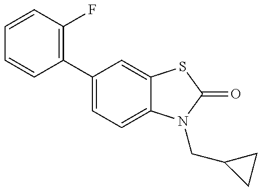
C1=CC(C2=CC=C3C(=C2)SC(=O)N3CC2CC2)=C(F)C=C1
